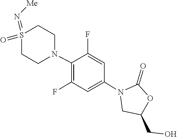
C1(=O)OC(CO)CN1C1=CC(F)=C(N2CCS(=N[Me])(=O)CC2)C(F)=C1
